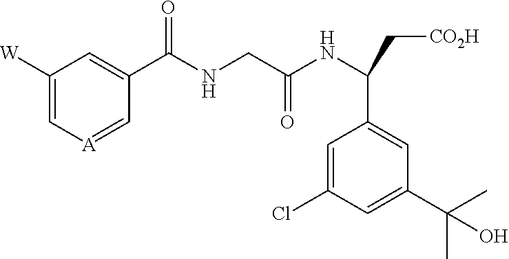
C1([W])=C[A]=CC(C(NCC(NC(C[CO2H])C2=CC(C(C)(C)O)=CC(Cl)=C2)=O)=O)=C1
